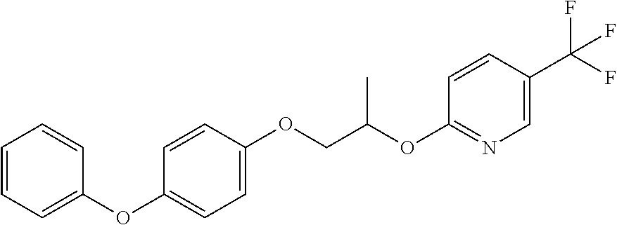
C1=CC=C(OC2=CC=C(OCC(OC3=NC=C(C(F)(F)F)C=C3)C)C=C2)C=C1
